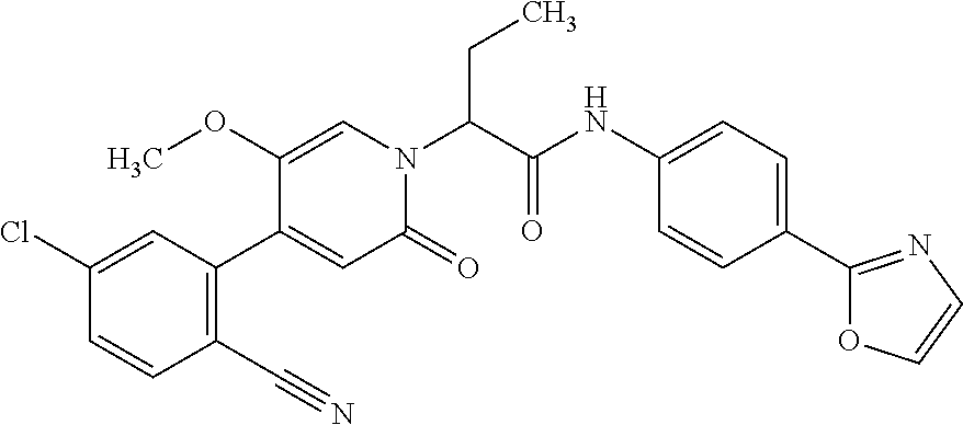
ClC1=CC(C2=CC(=O)N(C(C(NC3=CC=C(C4=NC=CO4)C=C3)=O)CC)C=C2OC)=C(C#N)C=C1
